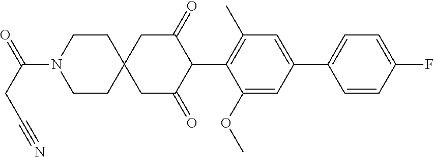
C1(OC)=CC(C2=CC=C(F)C=C2)=CC(C)=C1C1C(=O)CC2(CC1=O)CCN(C(CC#N)=O)CC2
